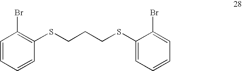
C1(SCCCSC2=CC=CC=C2Br)=C(Br)C=CC=C1
